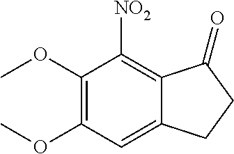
C1(OC)=C(OC)C=C2C(=C1[NO2])C(=O)CC2
